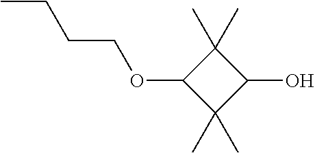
C1(OCCCC)C(C)(C)C(O)C1(C)C
